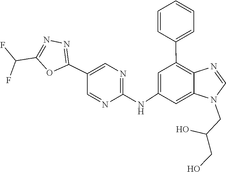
C(CO)(O)CN1C=NC2=C(C3=CC=CC=C3)C=C(NC3=NC=C(C4=NN=C(C(F)F)O4)C=N3)C=C12
